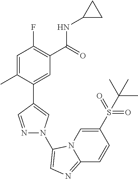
C1=C(C)C(C2=CN(C3=CN=C4N3C=C(S(C(C)(C)C)(=O)=O)C=C4)N=C2)=CC(C(=O)NC2CC2)=C1F
